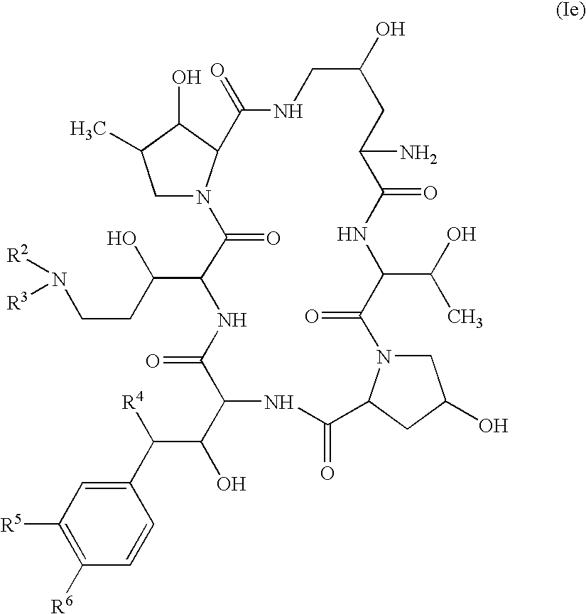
C1N2C(C(O)C1C)C(=O)NCC(O)CC(N)C(=O)NC(C(O)C)C(=O)N1CC(O)CC1C(=O)NC(C(C([R4])C1=CC([R5])=C([R6])C=C1)O)C(=O)NC(C(O)CCN([R2])[R3])C2=O
